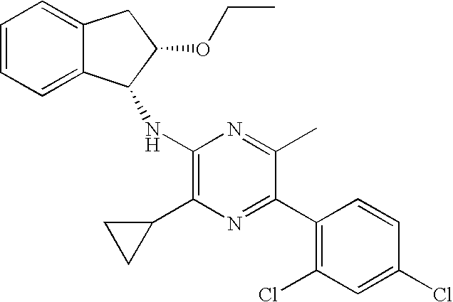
C1(NC2C3=CC=CC=C3CC2OCC)=C(C2CC2)N=C(C2=C(Cl)C=C(Cl)C=C2)C(C)=N1
